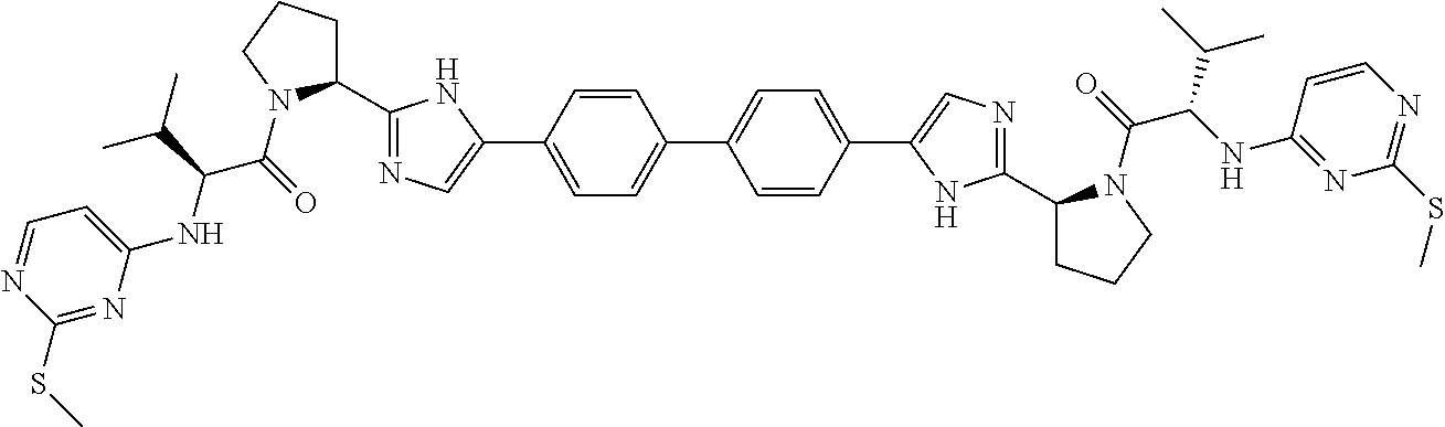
C1(C2=NC=C(C3=CC=C(C4=CC=C(C5=CN=C(C6CCCN6C(C(NC6=NC(SC)=NC=C6)C(C)C)=O)N5)C=C4)C=C3)N2)CCCN1C(=O)C(NC1=CC=NC(SC)=N1)C(C)C
